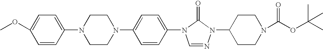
C1=C(N2CCN(C3=CC=C(N4C=NN(C5CCN(C(OC(C)(C)C)=O)CC5)C4=O)C=C3)CC2)C=CC(OC)=C1
